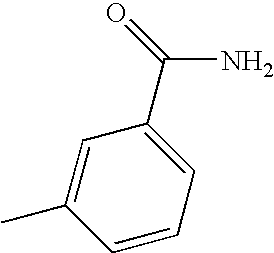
C1=C(C)C=CC=C1C(=O)N
